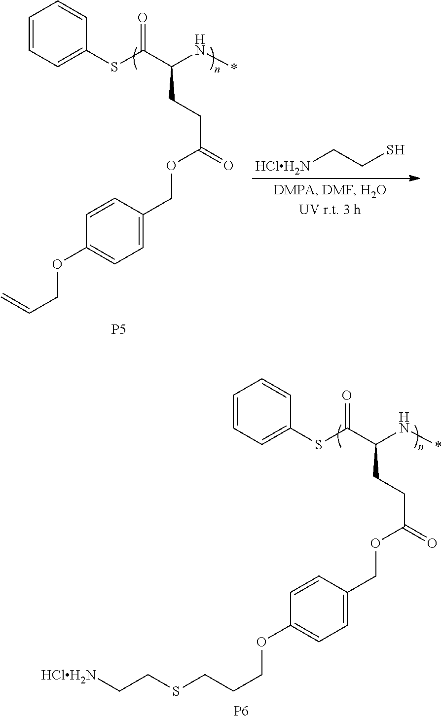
[HClH2N]CCS.C1=CC=C(SC(C(N*)CCC(=O)OCC2=CC=C(OCC=C)C=C2)=O)C=C1.[P5].C1=CC=C(SC(C(N*)CCC(=O)OCC2=CC=C(OCCCSCC[HClH2N])C=C2)=O)C=C1.[P6]
